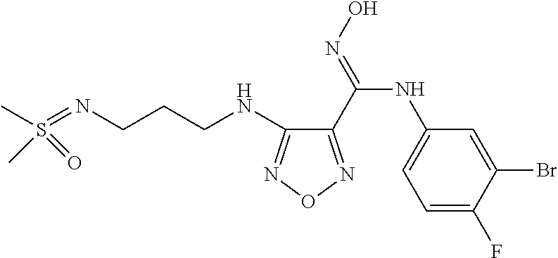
S(=NCCCNC1=NON=C1C(=NO)NC1=CC=C(F)C(Br)=C1)(C)(C)=O
